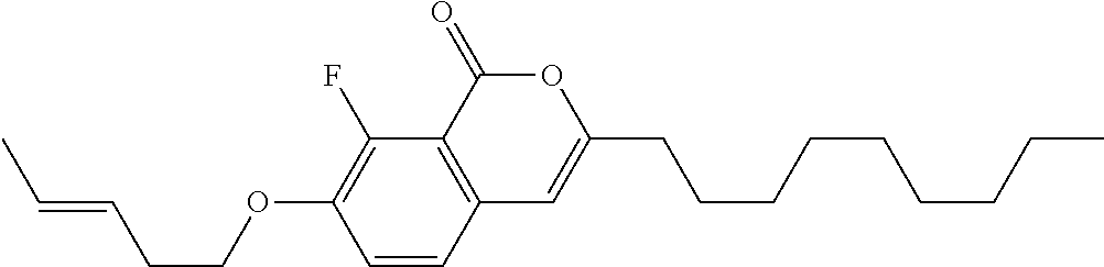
C1=CC2=C(C(F)=C1OCCC=CC)C(=O)OC(CCCCCCCCC)=C2
